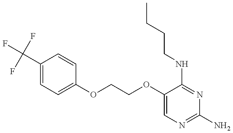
C1(C(F)(F)F)=CC=C(OCCOC2=CN=C(N)N=C2NCCCC)C=C1
